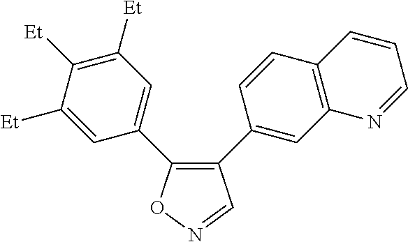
C1(C2=CC3=C(C=C2)C=CC=N3)=C(C2=CC([Et])=C([Et])C([Et])=C2)ON=C1
